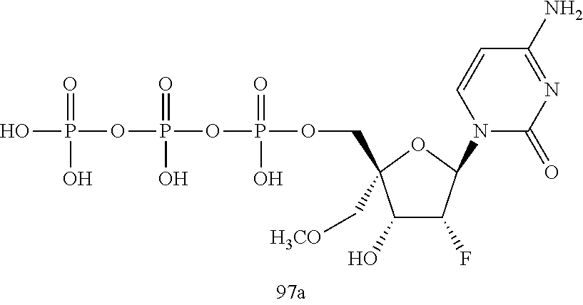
OP(=O)(OP(=O)(O)OP(=O)(O)OCC1(C[H3CO])C(O)C(F)C(N2C(=O)N=C(N)C=C2)O1)O
